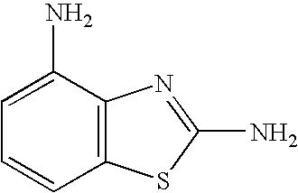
C1=CC2=C(C(N)=C1)N=C(N)S2
